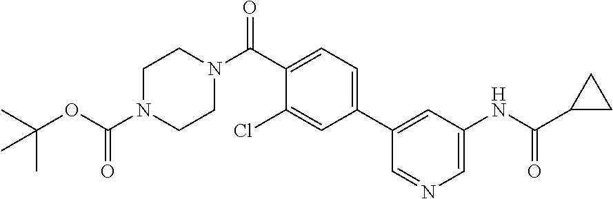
C1N(C(OC(C)(C)C)=O)CCN(C(C2=CC=C(C3=CC(NC(C4CC4)=O)=CN=C3)C=C2Cl)=O)C1
